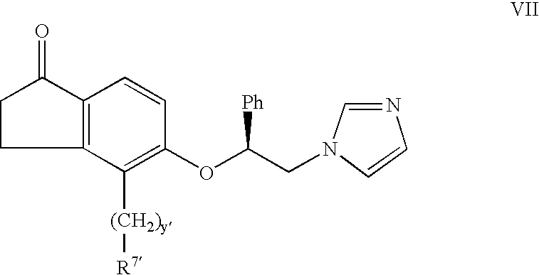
C12=C(C(=O)CC1)C=CC(OC(CN1C=CN=C1)[Ph])=C2[(CH2)y][R7]
